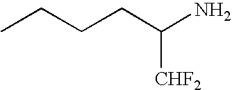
CCCCC(N)[CHF2]
